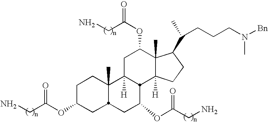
NCC(OC1CC2C(C)(CC1)C1([H])CC(OC(CN)=O)C3(C)C([H])(CCC3C(C)CCCN([Bn])C)C1C(OC(CN)=O)C2)=O
